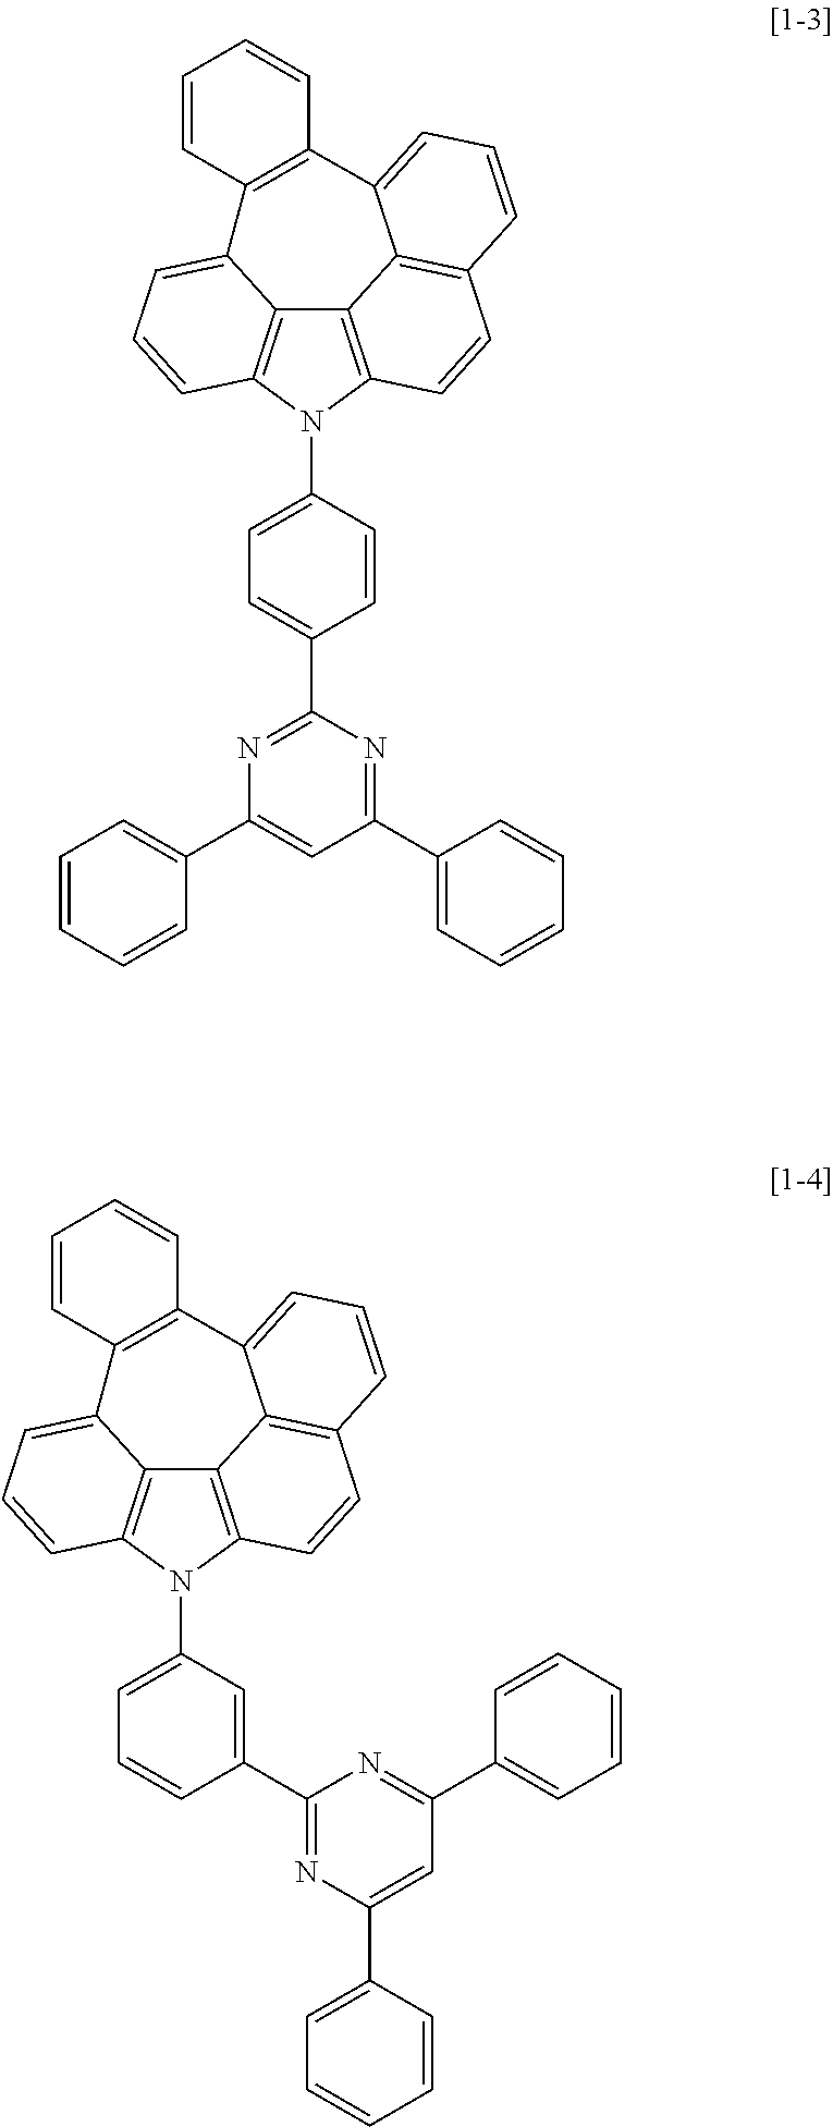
C12=C3N(C4=CC=C(C5=NC(C6=CC=CC=C6)=CC(C6=CC=CC=C6)=N5)C=C4)C4=C1C(=CC=C4)C1=C(C4=CC=CC(=C24)C=C3)C=CC=C1.C12=C3N(C4=CC=CC(C5=NC(C6=CC=CC=C6)=CC(C6=CC=CC=C6)=N5)=C4)C4=C1C(=CC=C4)C1=C(C4=CC=CC(=C24)C=C3)C=CC=C1
